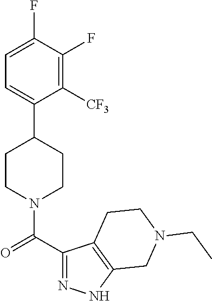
C1=C(F)C(F)=C([CF3])C(C2CCN(C(C3=NNC4=C3CCN(CC)C4)=O)CC2)=C1
